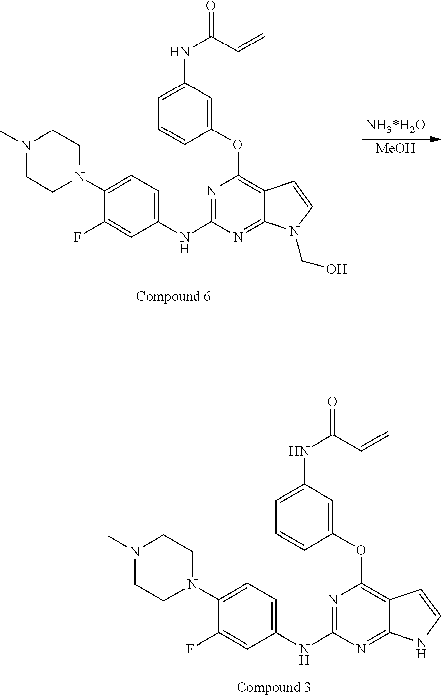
N1=C(NC2=CC=C(N3CCN(C)CC3)C(F)=C2)N=C2C(=C1OC1=CC(NC(C=C)=O)=CC=C1)C=CN2.[MeOH].N1=C(NC2=CC=C(N3CCN(C)CC3)C(F)=C2)N=C2C(=C1OC1=CC(NC(C=C)=O)=CC=C1)C=CN2CO
